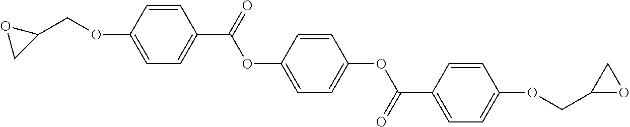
C1(COC2=CC=C(C(=O)OC3=CC=C(OC(C4=CC=C(OCC5OC5)C=C4)=O)C=C3)C=C2)OC1
